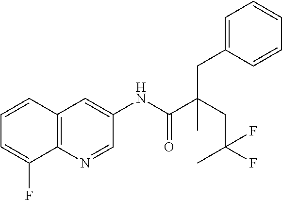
C12=C(C=CC=C1F)C=C(NC(C(CC(C)(F)F)(CC1=CC=CC=C1)C)=O)C=N2
